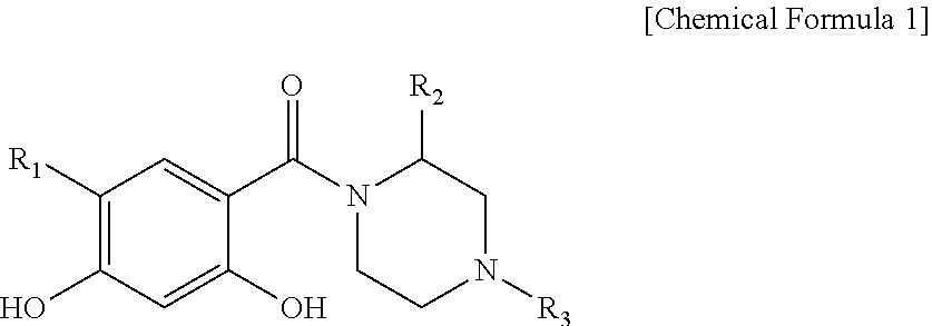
C1([R1])=C(O)C=C(O)C(C(N2CCN([R3])CC2[R2])=O)=C1
